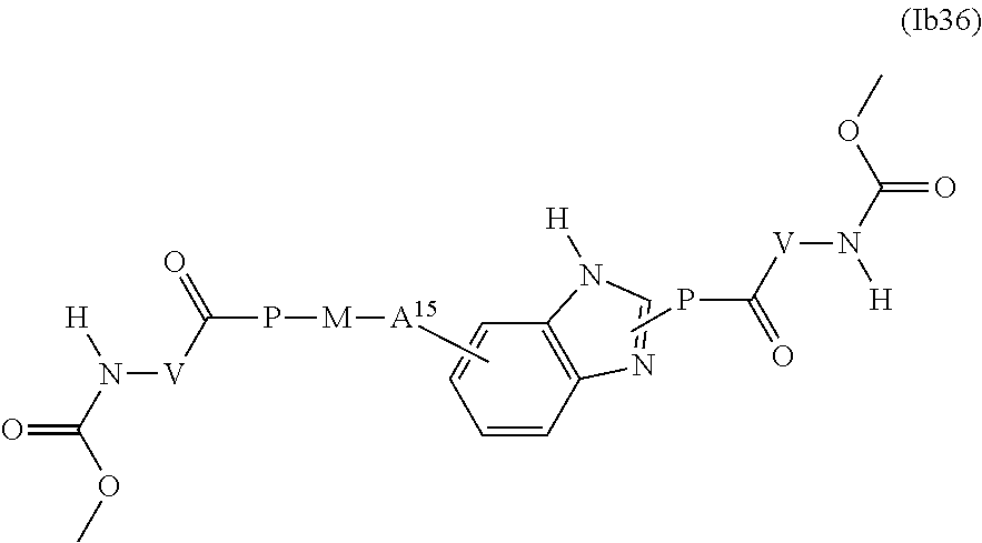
[H]N(C(OC)=O)[V]C(P[M][A15]C)=O.C1=CC2=C(C=C1)N([H])C=N2.P(C([V]N(C(OC)=O)[H])=O)C
